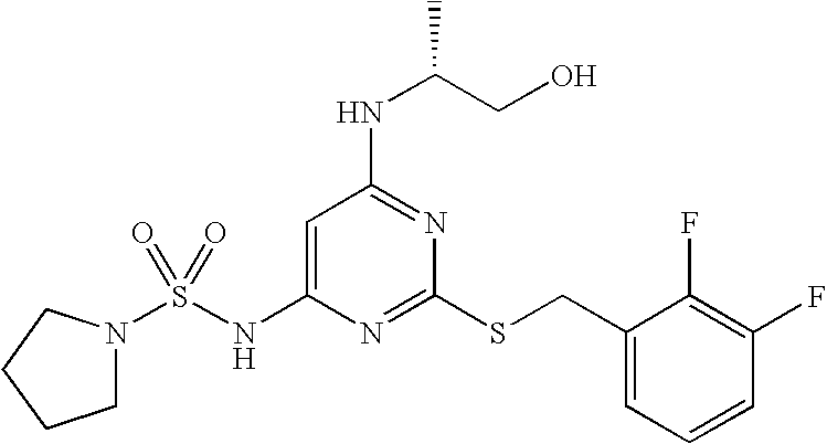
C1=C(NS(N2CCCC2)(=O)=O)N=C(SCC2=CC=CC(F)=C2F)N=C1NC(CO)C
